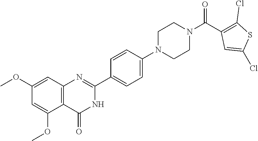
COC1=CC2=C(C(OC)=C1)C(=O)NC(C1=CC=C(N3CCN(C(C4=C(Cl)SC(Cl)=C4)=O)CC3)C=C1)=N2
